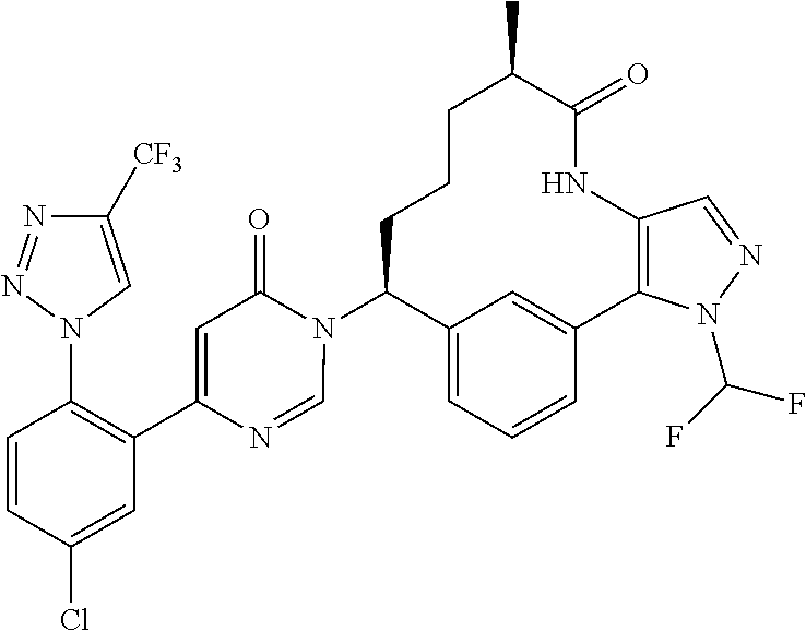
C12=CC=CC(=C1)C1=C(NC(=O)C(C)CCCC2N2C(=O)C=C(C3=C(N4C=C([CF3])N=N4)C=CC(Cl)=C3)N=C2)C=NN1C(F)F
